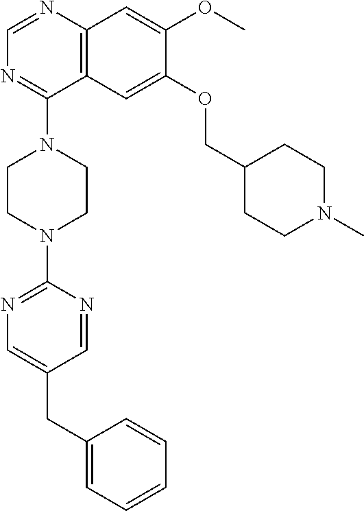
C12=C(N=CN=C1N1CCN(C3=NC=C(CC4=CC=CC=C4)C=N3)CC1)C=C(OC)C(OCC1CCN(C)CC1)=C2
